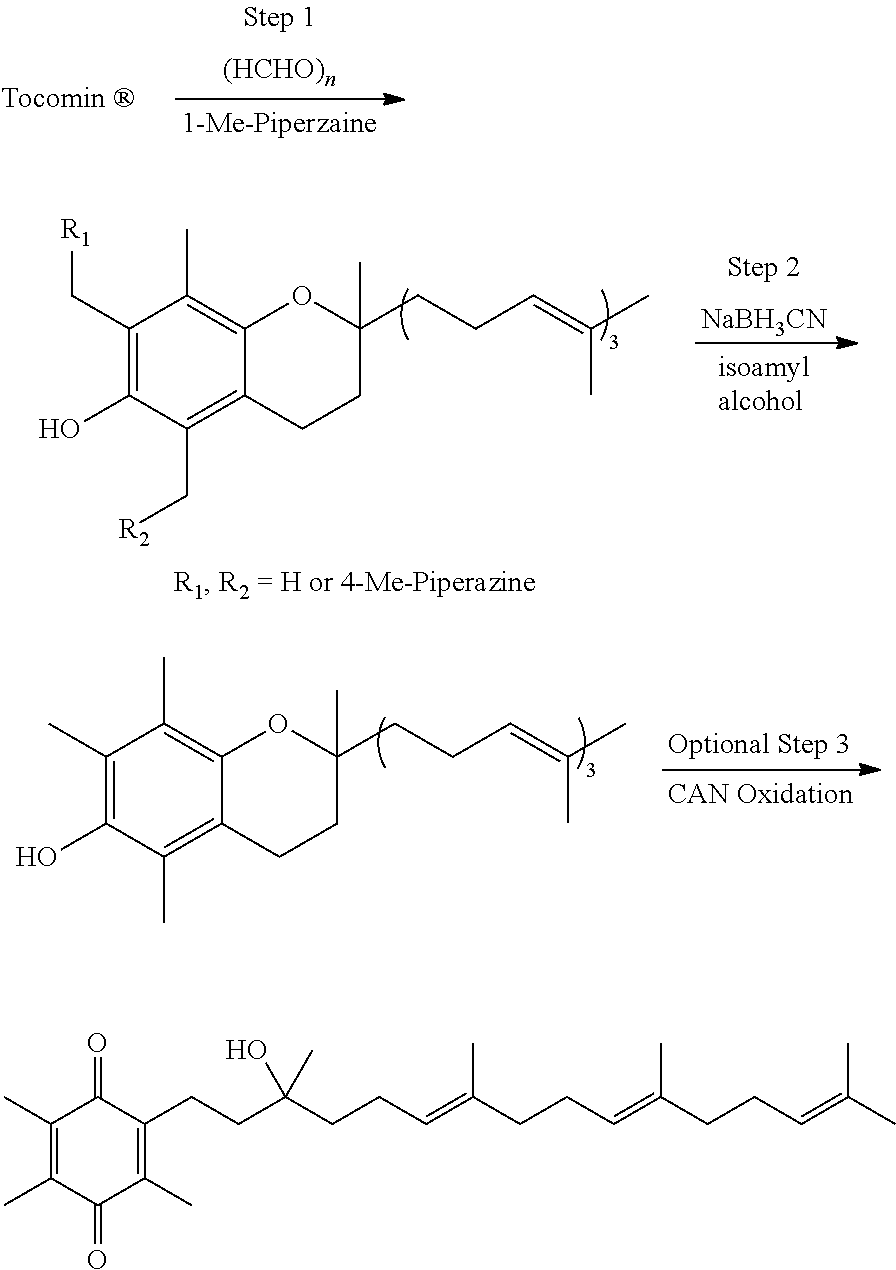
C1(C)=C(C)C(=O)C(C)=C(CCC(CCC=C(CCC=C(CCC=C(C)C)C)C)(O)C)C1=O.C1(C)=C(O)C(C)=C2C(=C1C)OC(CCC=C(C)C)(C)CC2.C1(C[R1])=C(O)C(C[R2])=C2C(=C1C)OC(CCC=C(C)C)(C)CC2.[NaBH3CN]
